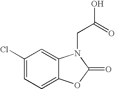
C1(Cl)=CC=C2C(=C1)N(CC(O)=O)C(=O)O2
